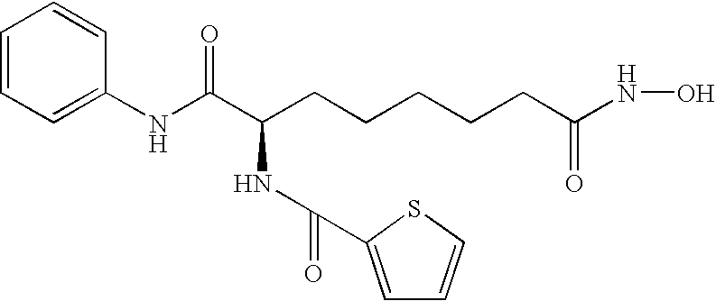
C1=CC=C(NC(C(CCCCCC(NO)=O)NC(=O)C2=CC=CS2)=O)C=C1
